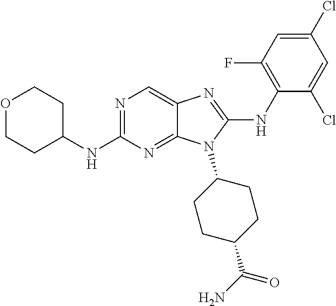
N1=C(NC2CCOCC2)N=C2C(=C1)N=C(NC1=C(F)C=C(Cl)C=C1Cl)N2C1CCC(C(N)=O)CC1
